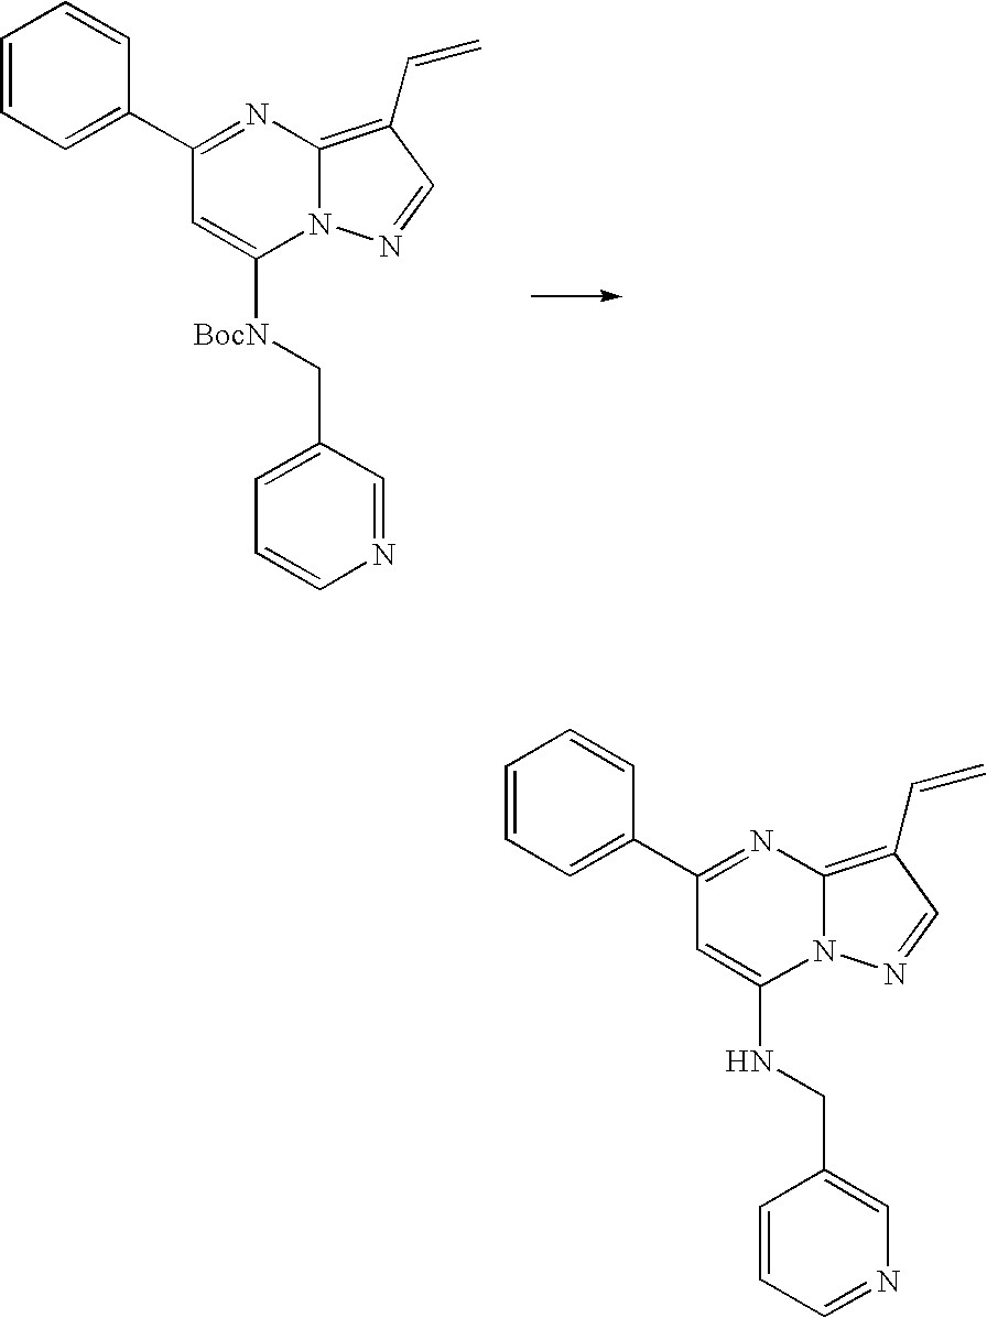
N12C(=C(C=C)C=N1)N=C(C1=CC=CC=C1)C=C2[BocN]CC1=CC=CN=C1.N12C(=C(C=C)C=N1)N=C(C1=CC=CC=C1)C=C2NCC1=CN=CC=C1
